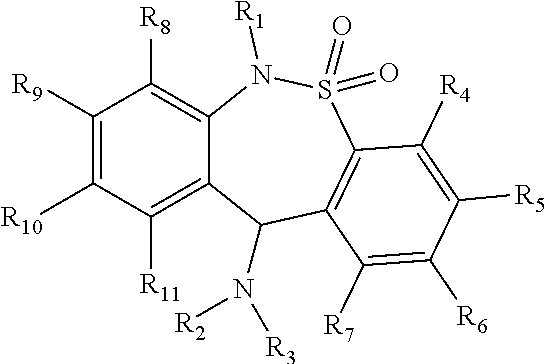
C1([R9])=C([R10])C([R11])=C2C(=C1[R8])N([R1])S(=O)(=O)C1=C(C2N([R3])[R2])C([R7])=C([R6])C([R5])=C1[R4]
